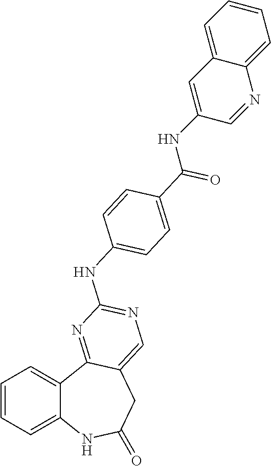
C1=CC=C2C(=C1)C1=NC(NC3=CC=C(C(=O)NC4=CC5=CC=CC=C5N=C4)C=C3)=NC=C1CC(=O)N2
